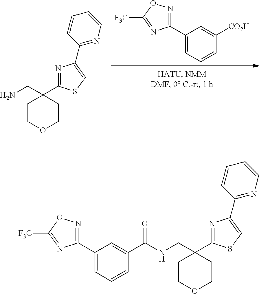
C1(C2=CC=CC([CO2H])=C2)=NOC([F3C])=N1.N1=C(C2(CN)CCOCC2)SC=C1C1=NC=CC=C1.N1=C(C2(CNC(C3=CC(C4=NOC([F3C])=N4)=CC=C3)=O)CCOCC2)SC=C1C1=NC=CC=C1
